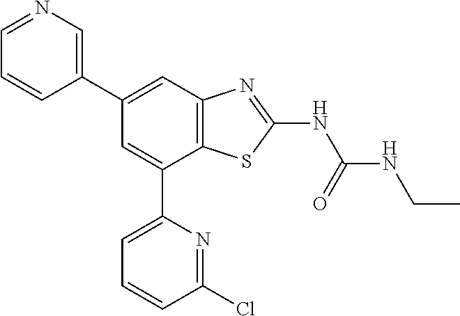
C12=C(C=C(C3=CN=CC=C3)C=C1C1=CC=CC(Cl)=N1)N=C(NC(NCC)=O)S2
